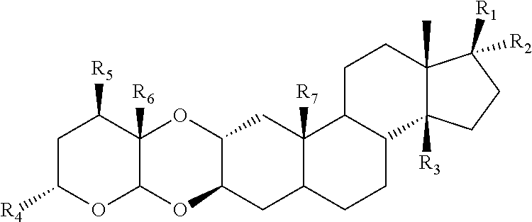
C1C([R4])OC2C([R6])(C1[R5])OC1C(O2)CC2C([R7])(C1)C1C(CC2)C2([R3])C(C)(CC1)C([R2])([R1])CC2
